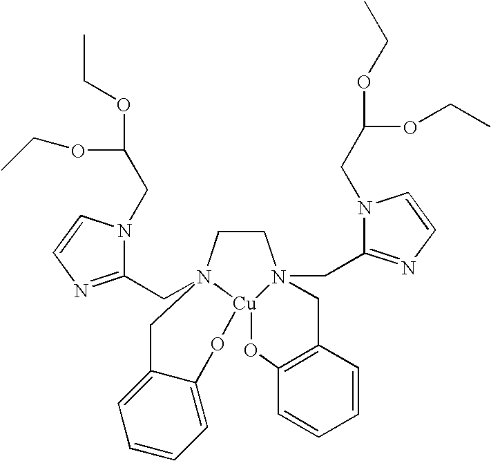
C1CN2(CC3=NC=CN3CC(OCC)OCC)[Cu]3(N1(CC1=NC=CN1CC(OCC)OCC)CC1=C(O3)C=CC=C1)OC1=CC=CC=C1C2
